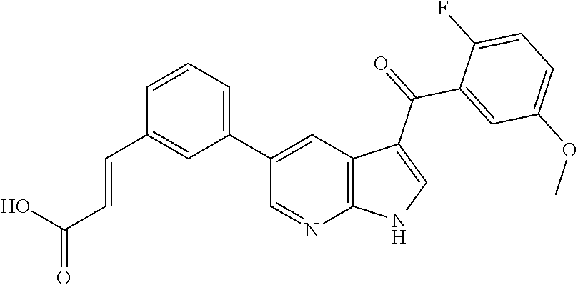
C1(C2=CC=CC(C=CC(=O)O)=C2)=CC2=C(N=C1)NC=C2C(=O)C1=CC(OC)=CC=C1F
